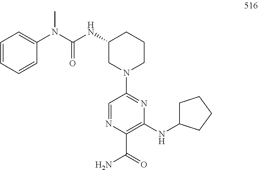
C1=NC(C(=O)N)=C(NC2CCCC2)N=C1N1CCCC(NC(N(C2=CC=CC=C2)C)=O)C1
